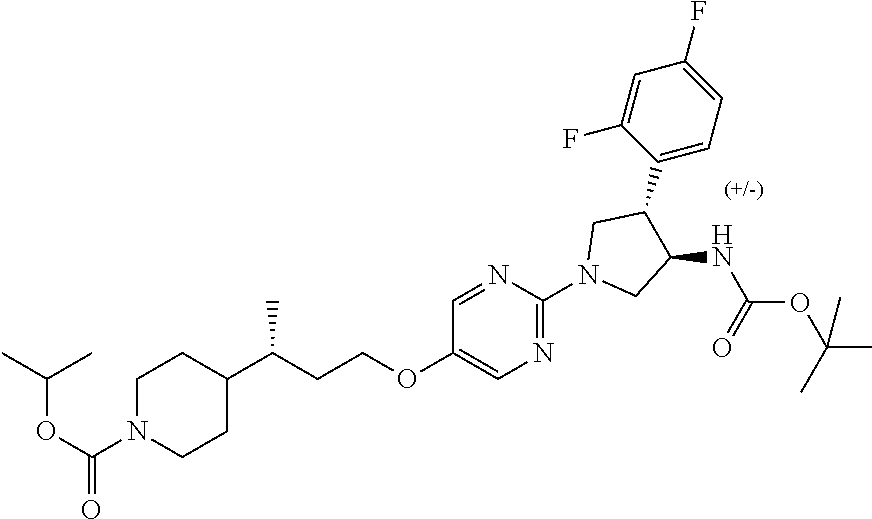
C1N(C(=O)OC(C)C)CCC(C(CCOC2=CN=C(N3CC(NC(=O)OC(C)(C)C)C(C4=CC=C(F)C=C4F)C3)N=C2)C)C1
